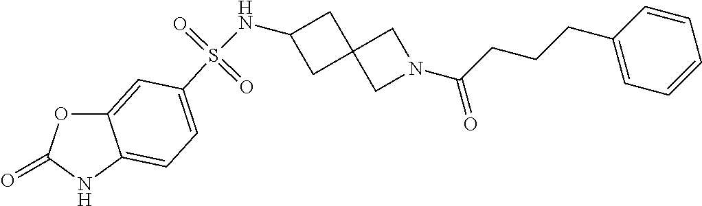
C12=CC(S(NC3CC4(C3)CN(C(CCCC3=CC=CC=C3)=O)C4)(=O)=O)=CC=C1NC(=O)O2
